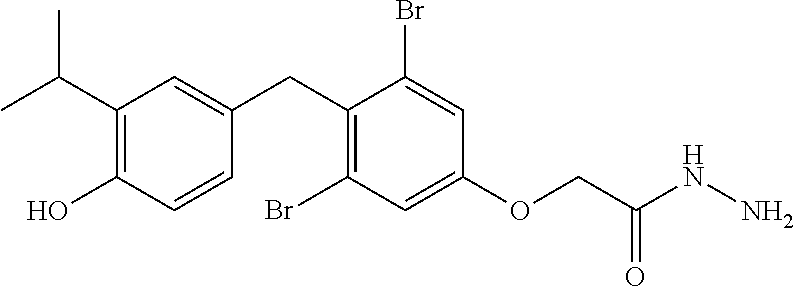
C1(CC2=CC(C(C)C)=C(O)C=C2)=C(Br)C=C(OCC(NN)=O)C=C1Br
